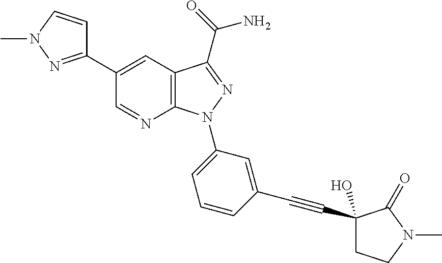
C12=C(C(C(=O)N)=NN1C1=CC=CC(C#CC3(O)CCN(C)C3=O)=C1)C=C(C1=NN(C)C=C1)C=N2
